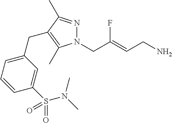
N1=C(C)C(CC2=CC=CC(S(=O)(N(C)C)=O)=C2)=C(C)N1CC(=CCN)F
